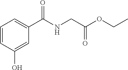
C1=CC(O)=CC(C(NCC(OCC)=O)=O)=C1
